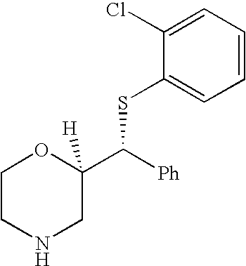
C1CNCC(C([Ph])SC2=CC=CC=C2Cl)([H])O1
